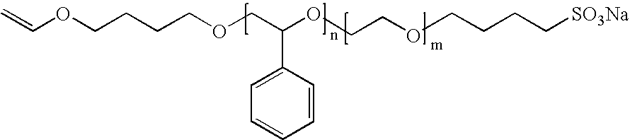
C=COCCCCOCC(OCCOCCCC[SO3Na])C1=CC=CC=C1
